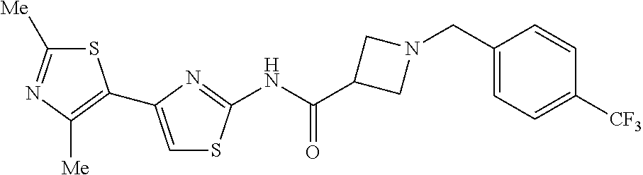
S1C([Me])=NC([Me])=C1C1=CSC(NC(C2CN(CC3=CC=C([CF3])C=C3)C2)=O)=N1
